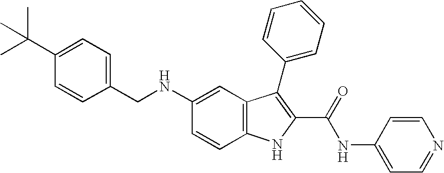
N(C1=CC2=C(C=C1)NC(C(=O)NC1=CC=NC=C1)=C2C1=CC=CC=C1)CC1=CC=C(C(C)(C)C)C=C1
